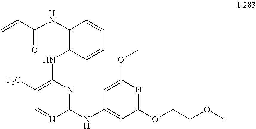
C=CC(=O)NC1=C(NC2=C([F3C])C=NC(NC3=CC(OCCOC)=NC(OC)=C3)=N2)C=CC=C1
